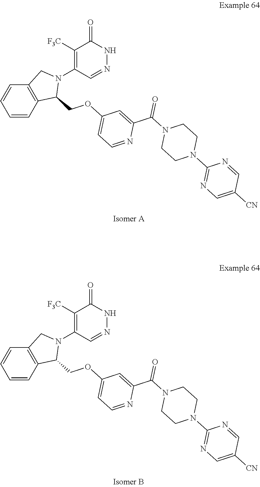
C1([F3C])=C(N2CC3=C(C2COC2=CC=NC(C(=O)N4CCN(C5=NC=C([CN])C=N5)CC4)=C2)C=CC=C3)C=NNC1=O.C1([F3C])=C(N2CC3=C(C2COC2=CC=NC(C(=O)N4CCN(C5=NC=C([CN])C=N5)CC4)=C2)C=CC=C3)C=NNC1=O
